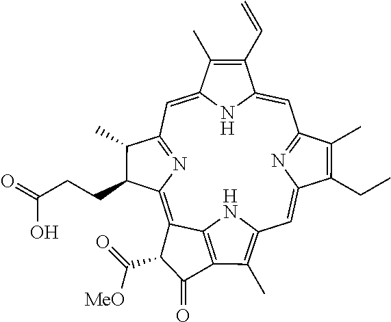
C1=C2NC(=CC3=NC(=C4C5=C(C(C)=C(C=C6N=C1C(C)=C6CC)N5)C(=O)C4C(=O)[MeO])C(CCC(=O)O)C3C)C(C)=C2C=C
